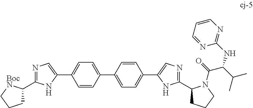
C1=C(C2=CN=C(C3CCC[BocN]3)N2)C=CC(C2=CC=C(C3=CN=C(C4CCCN4C(C(C(C)C)NC4=NC=CC=N4)=O)N3)C=C2)=C1
